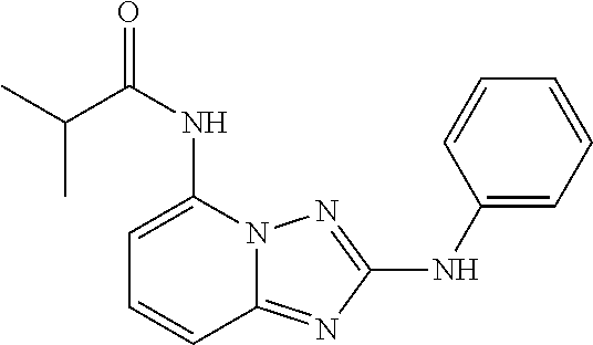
N12C(=NC(NC3=CC=CC=C3)=N1)C=CC=C2NC(=O)C(C)C
